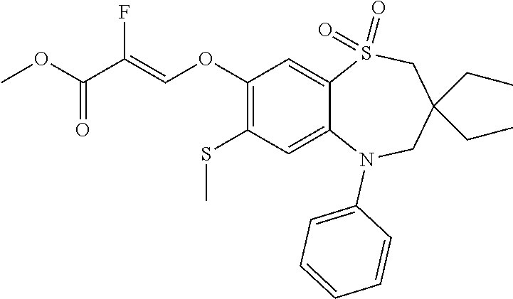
O(C(=O)C(=COC1=C(SC)C=C2C(=C1)S(=O)(=O)CC(CC)(CC)CN2C1=CC=CC=C1)F)C
